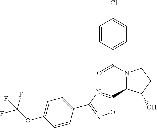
C1=C(OC(F)(F)F)C=CC(C2=NOC(C3N(C(C4=CC=C(Cl)C=C4)=O)CCC3O)=N2)=C1
